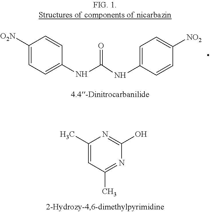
C1(C)=CC(C)=NC(O)=N1.C1([O2N])=CC=C(NC(=O)NC2=CC=C([NO2])C=C2)C=C1
